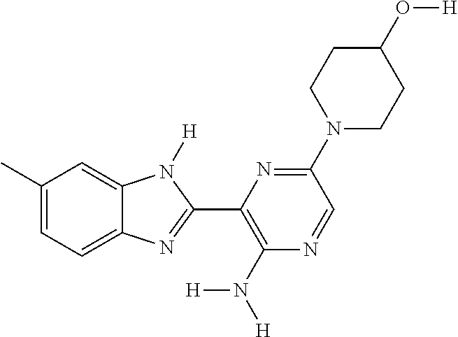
C1(C)=CC=C2C(=C1)N([H])C(C1=C(N([H])[H])N=CC(N3CCC(O[H])CC3)=N1)=N2
